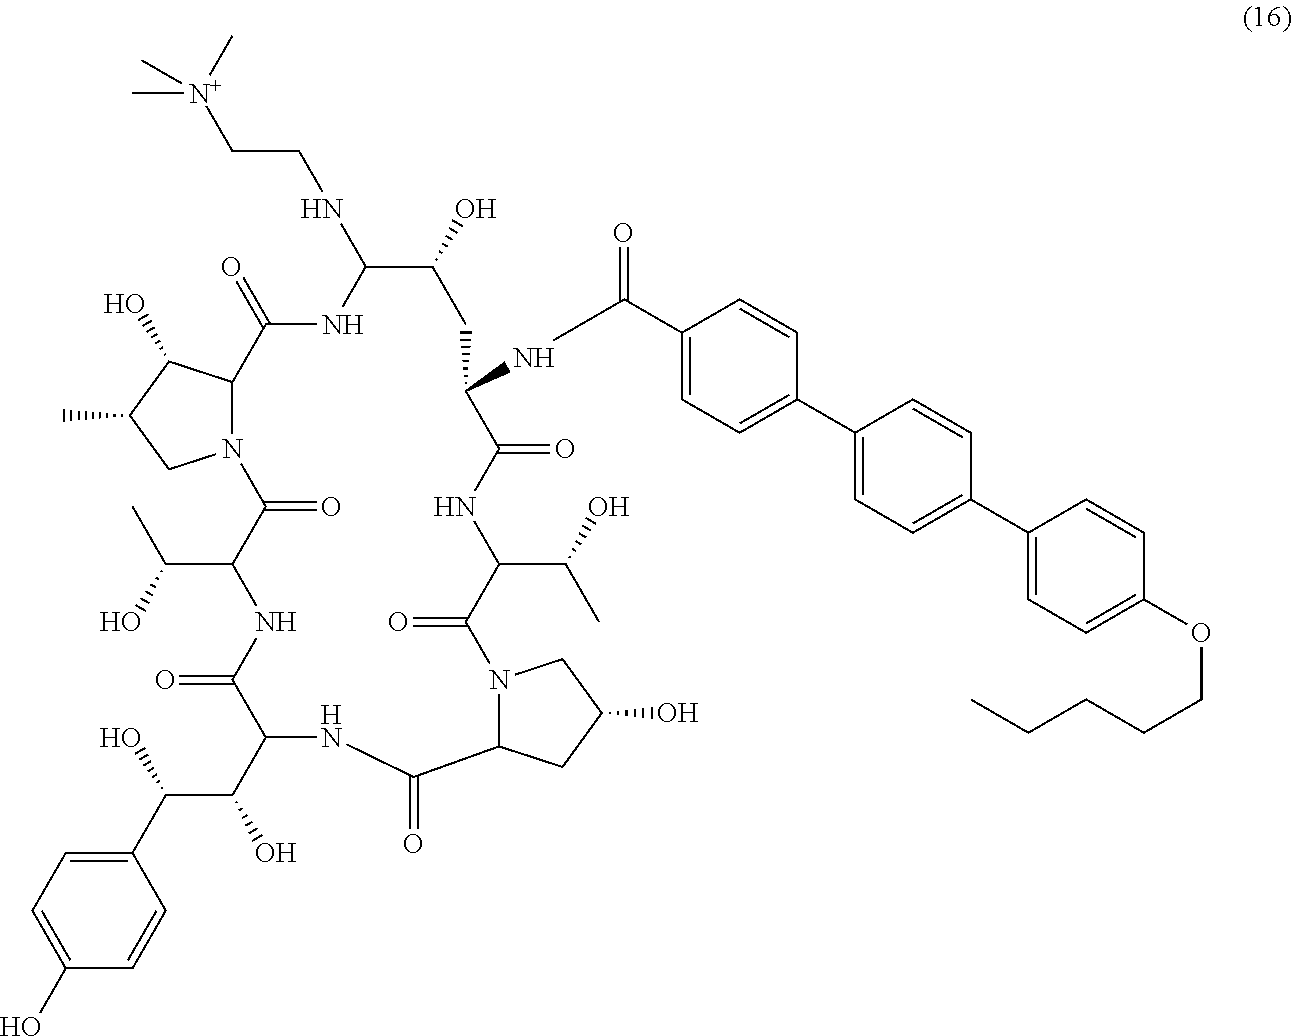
C(NC1NC(=O)C2N(CC(C)C2O)C(=O)C(C(O)C)NC(=O)C(C(O)C(C2=CC=C(O)C=C2)O)NC(=O)C2N(C(=O)C(C(O)C)NC(=O)C(NC(C3=CC=C(C4=CC=C(C5=CC=C(OCCCCC)C=C5)C=C4)C=C3)=O)CC1O)CC(O)C2)C[N+](C)(C)C
